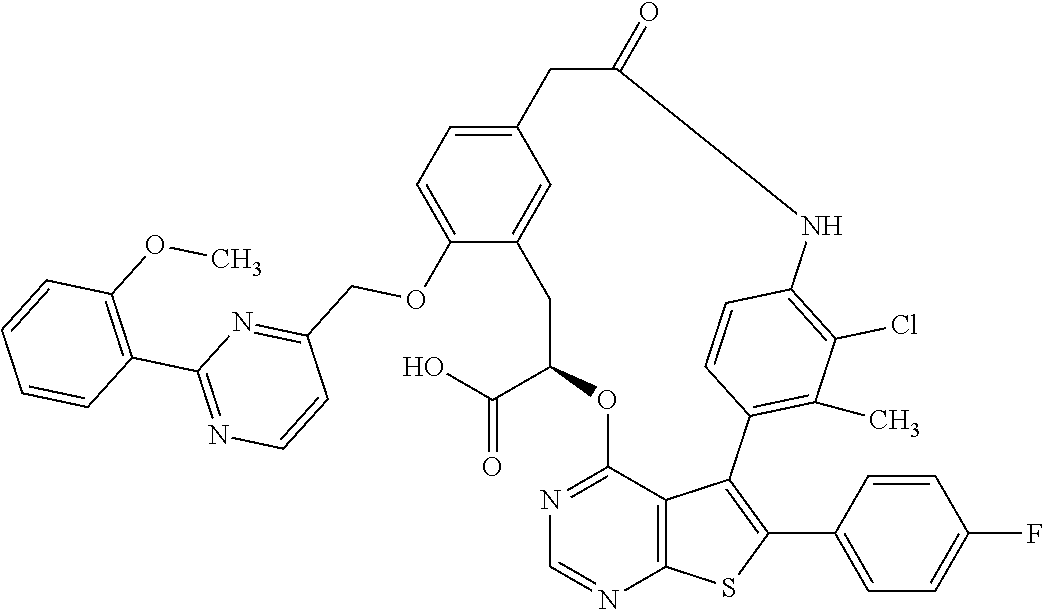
C1C(C(O)=O)OC2=NC=NC3=C2C(=C(C2=CC=C(F)C=C2)S3)C2=C(C)C(Cl)=C(C=C2)NC(=O)CC2=CC=C(OCC3=NC(C4=C(OC)C=CC=C4)=NC=C3)C1=C2
